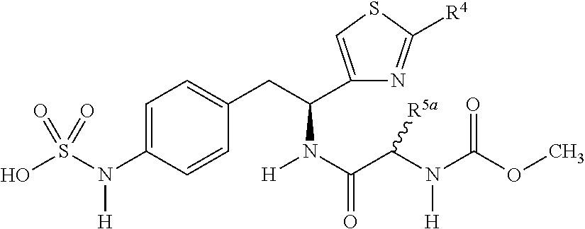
N(C1=CC=C(CC(C2=CSC([R4])=N2)N(C(=O)C(N(C(OC)=O)[H])[R5a])[H])C=C1)(S(O)(=O)=O)[H]
